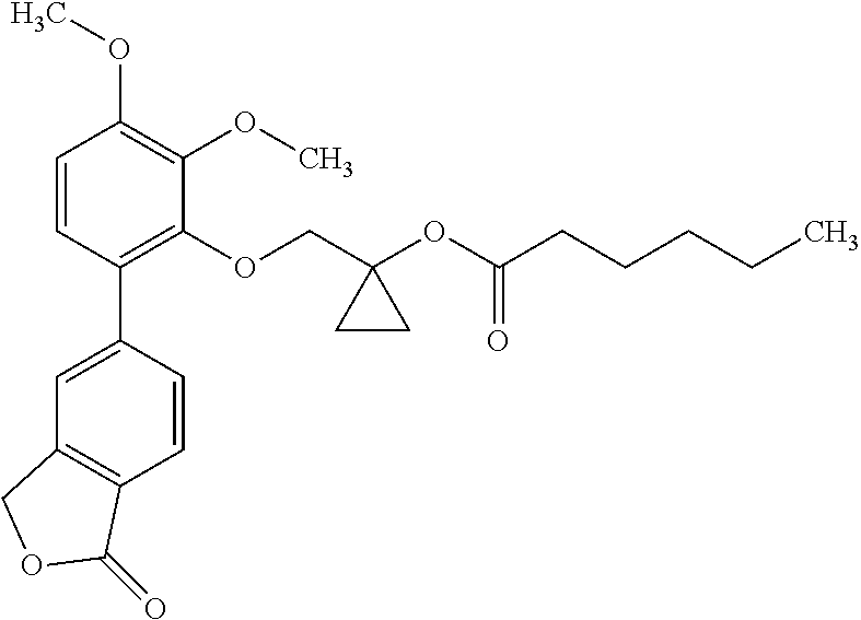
C1=CC(C2=CC3=C(C=C2)C(=O)OC3)=C(OCC2(OC(CCCCC)=O)CC2)C(OC)=C1OC
